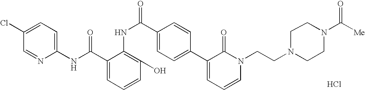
C1(NC(=O)C2=CC=CC(O)=C2NC(=O)C2=CC=C(C3=CC=CN(CCN4CCN(C(=O)[Me])CC4)C3=O)C=C2)=CC=C(Cl)C=N1.Cl
